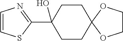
C1CC(C2=NC=CS2)(O)CCC12OCCO2
